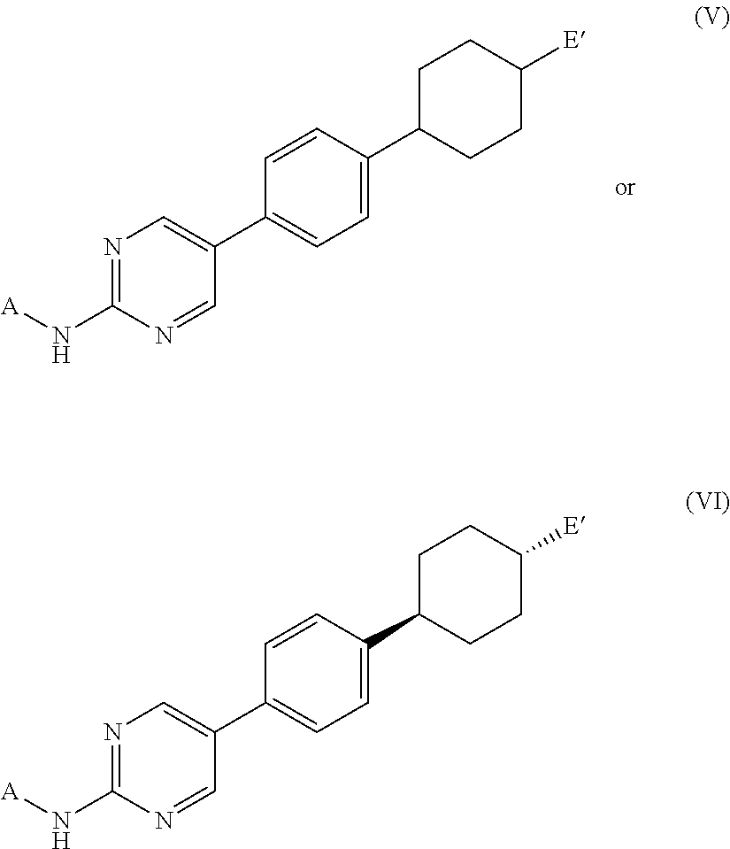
N1=C(N[A])N=CC(C2=CC=C(C3CCC([E])CC3)C=C2)=C1.N1=C(N[A])N=CC(C2=CC=C(C3CCC([E])CC3)C=C2)=C1
